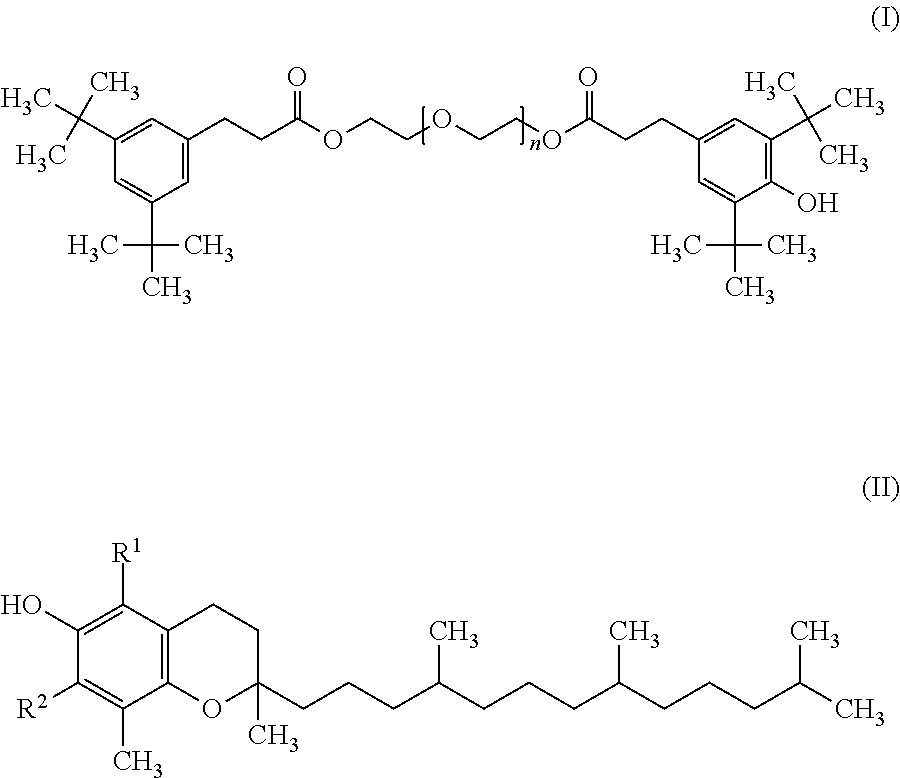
C1(CCC(OCCOCCOC(CCC2=CC(C(C)(C)C)=C(O)C(C(C)(C)C)=C2)=O)=O)=CC(C(C)(C)C)=CC(C(C)(C)C)=C1.C1CC2=C(OC1(CCCC(CCCC(CCCC(C)C)C)C)C)C(C)=C([R2])C(O)=C2[R1]
